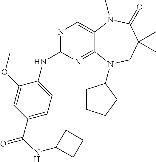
N1=C(NC2=CC=C(C(=O)NC3CCC3)C=C2OC)N=C2C(=C1)N(C)C(=O)C(C)(C)CN2C1CCCC1
